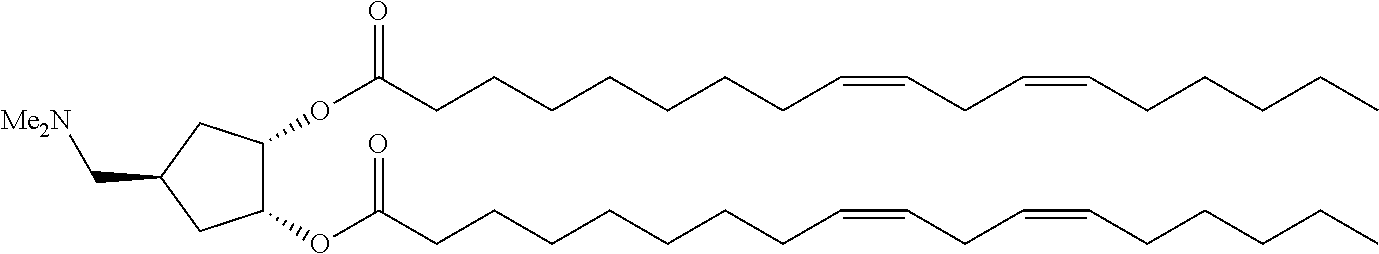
C(CCCCCCC=CCC=CCCCCC)C(=O)OC1C(OC(CCCCCCCC=CCC=CCCCCC)=O)CC(C[Me2N])C1
